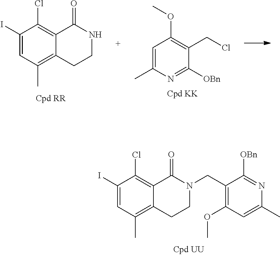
C1(I)=CC(C)=C2C(=C1Cl)C(=O)N(CC1=C(OC)C=C(C)N=C1[OBn])CC2.C1(I)=CC(C)=C2C(=C1Cl)C(=O)NCC2.C1=C(C)N=C([OBn])C(CCl)=C1OC
